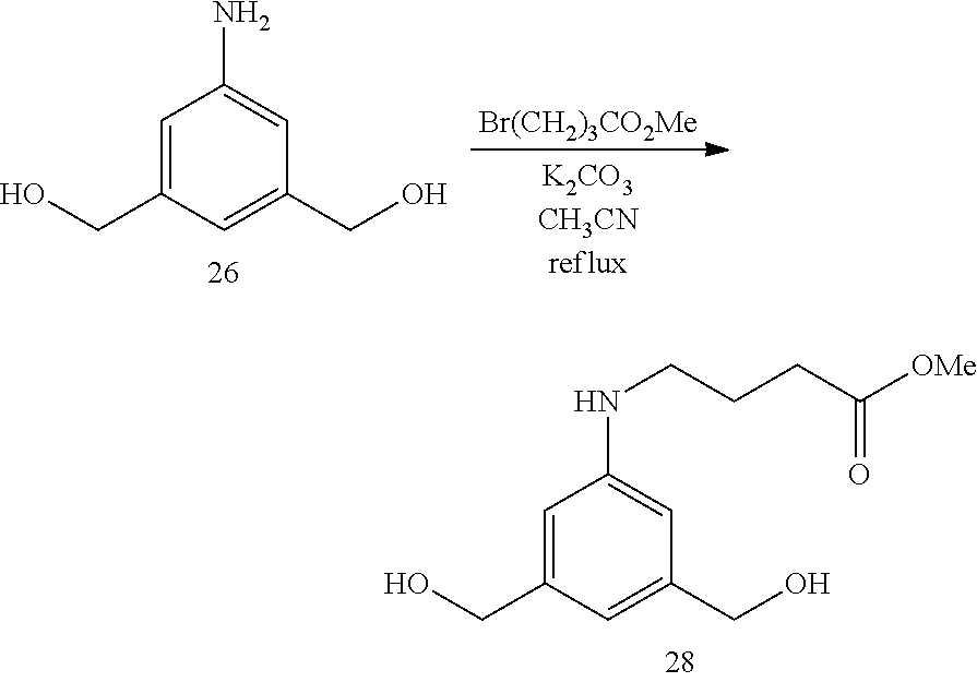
C1=C(CO)C=C(CO)C=C1N.[Br(CH2)3CO2Me].C1=C(CO)C=C(CO)C=C1NCCCC([OMe])=O
